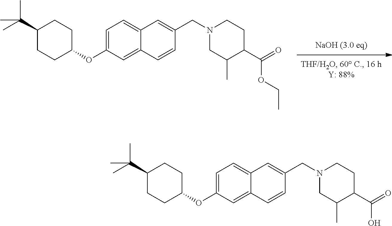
C1(OC2=CC=C3C(=C2)C=CC(CN2CC(C)C(C(=O)OCC)CC2)=C3)CCC(C(C)(C)C)CC1.C1(OC2=CC=C3C(=C2)C=CC(CN2CC(C)C(C(=O)O)CC2)=C3)CCC(C(C)(C)C)CC1
